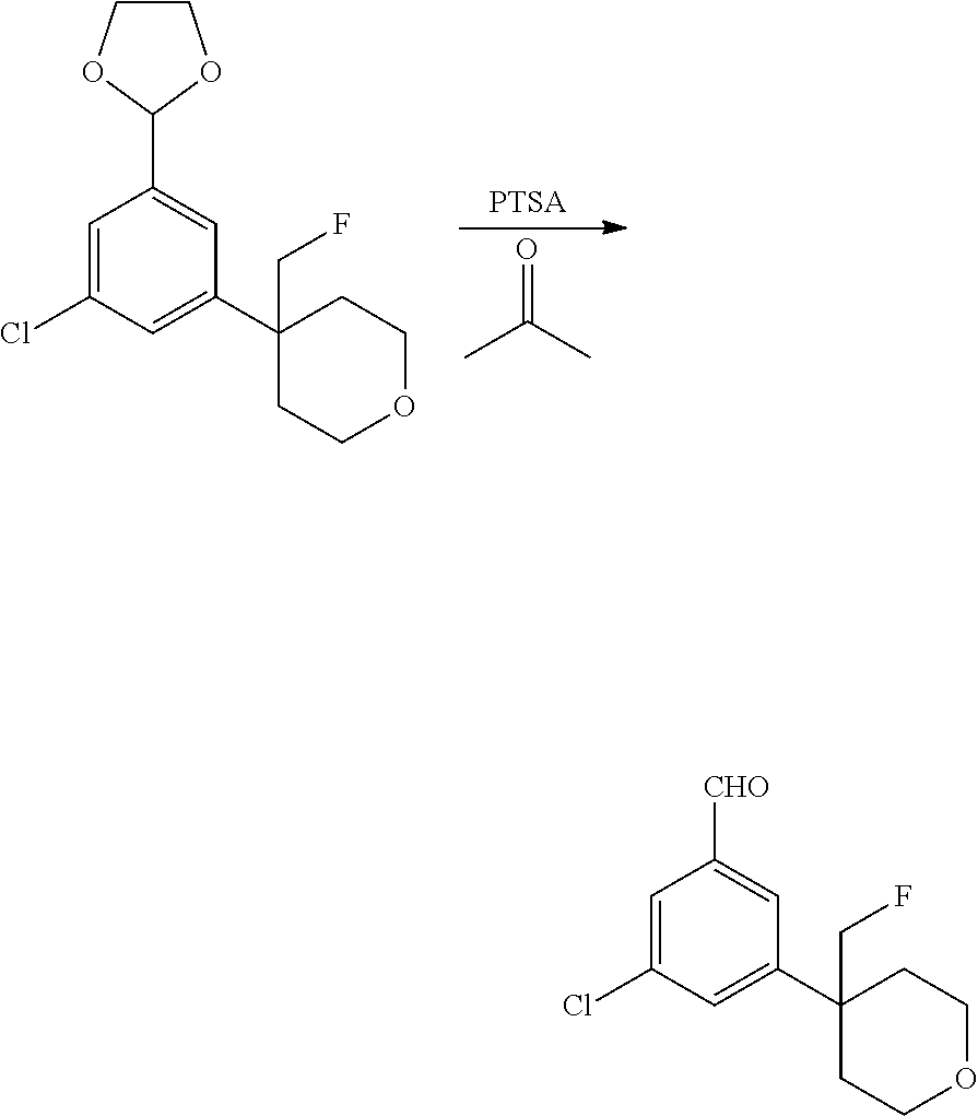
O=C(C)C.C1=C(Cl)C=C(C2(CF)CCOCC2)C=C1C1OCCO1.C1=C(Cl)C=C(C2(CF)CCOCC2)C=C1[CHO]
